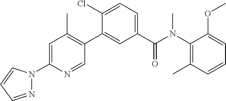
C1=C(N2N=CC=C2)N=CC(C2=CC(C(N(C3=C(C)C=CC=C3OC)C)=O)=CC=C2Cl)=C1C
